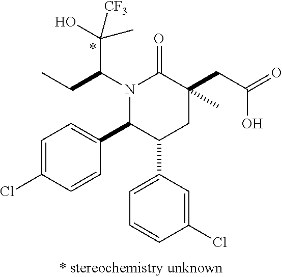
N1(C(C(C)(O)[CF3])CC)C(C2=CC=C(Cl)C=C2)C(C2=CC=CC(Cl)=C2)CC(C)(CC(O)=O)C1=O
